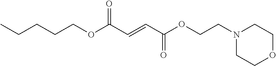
N1(CCOC(C=CC(OCCCCC)=O)=O)CCOCC1
